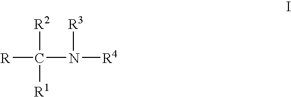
[R]C(N([R4])[R3])([R2])[R1]
